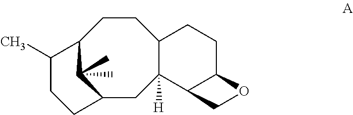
C12CC3([H])C(CCC(C1(C)C)C(C)CC2)CCC1C3CO1
